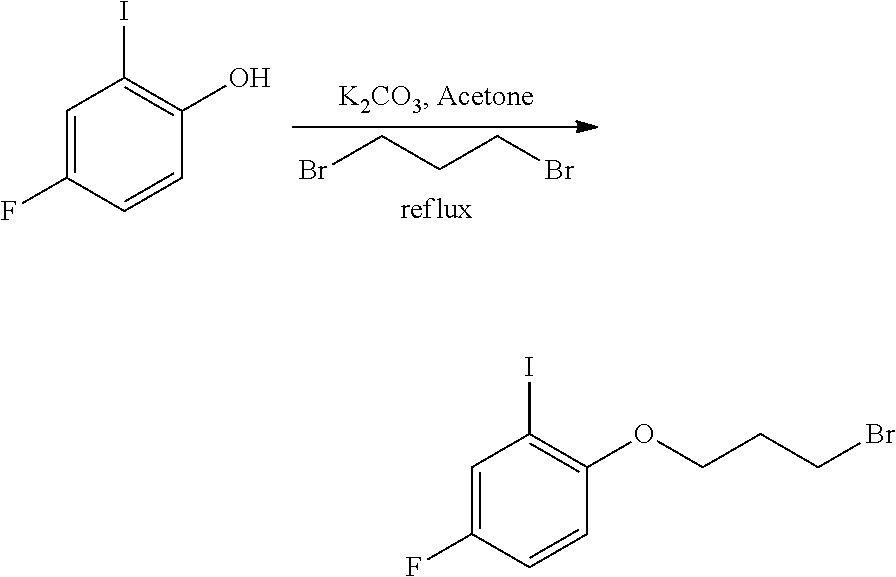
C1=C(F)C=CC(OCCCBr)=C1I.C1=C(F)C=CC(O)=C1I.BrCCCBr
